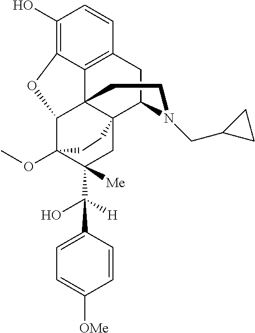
C1(O)=C2C3=C(C=C1)CC1C45C3(C(C(OC)(C(C(O)([H])C3=CC=C([OMe])C=C3)([Me])C4)CC5)O2)CCN1CC1CC1
